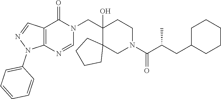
C(C1(O)CCN(C(C(CC2CCCCC2)C)=O)CC12CCCC2)N1C(=O)C2=C(N=C1)N(C1=CC=CC=C1)N=C2
